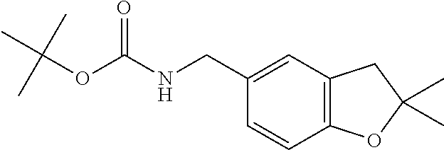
C(NC(=O)OC(C)(C)C)C1=CC2=C(C=C1)OC(C)(C)C2
